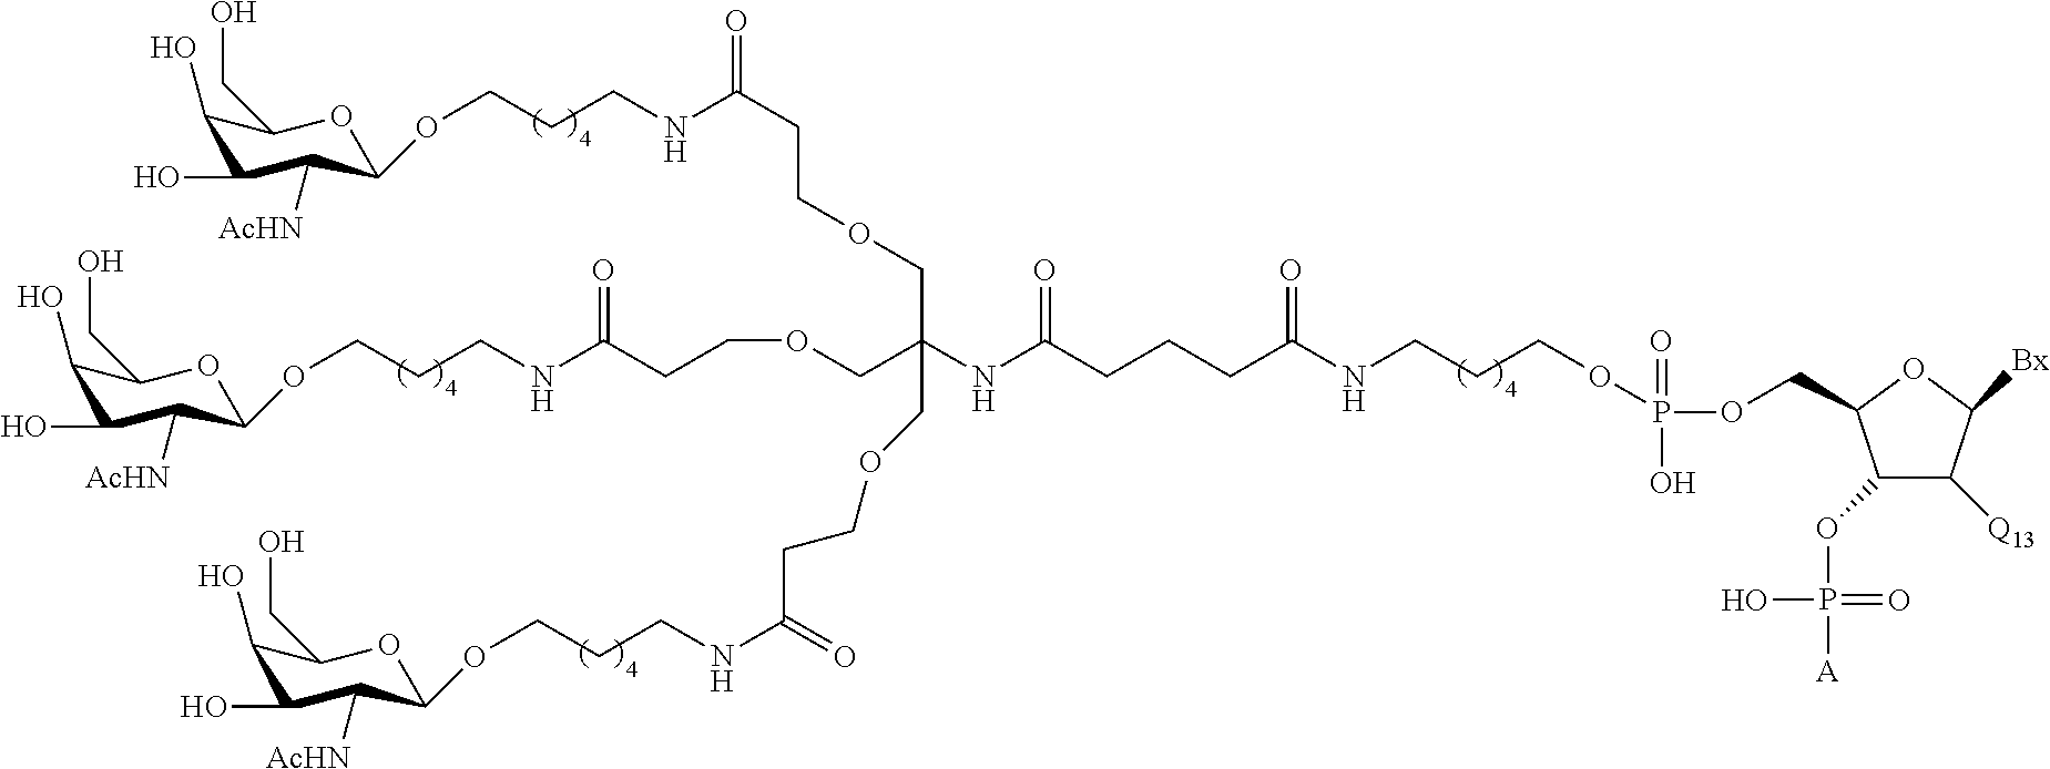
C1(O)C(O)C([AcHN])C(OCCCNC(CCOCC(COCCC(NCCCOC2C([AcHN])C(O)C(O)C(CO)O2)=O)(COCCC(NCCCOC2C([AcHN])C(O)C(O)C(CO)O2)=O)NC(CCCC(NCCCOP(=O)(OCC2C(OP(=O)(O)[A])C([Q13])C([Bx])O2)O)=O)=O)=O)OC1CO
